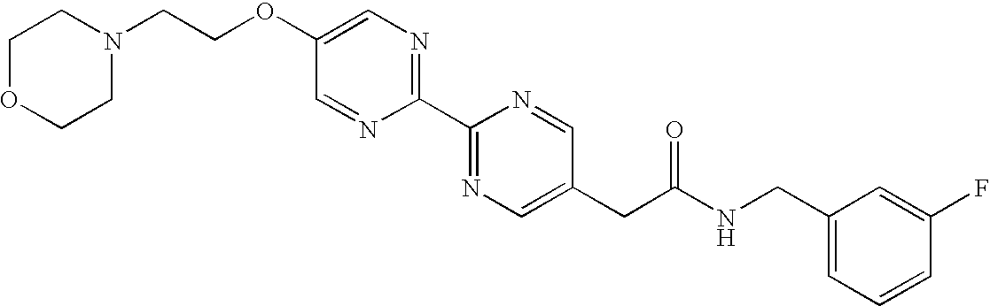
C(OC1=CN=C(C2=NC=C(CC(NCC3=CC=CC(F)=C3)=O)C=N2)N=C1)CN1CCOCC1
